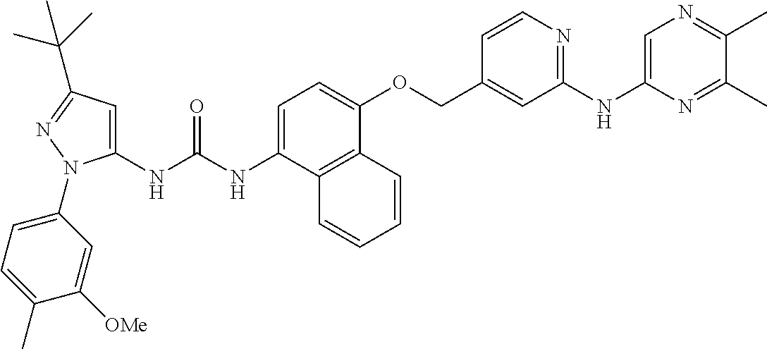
N(C(NC1=CC(C(C)(C)C)=NN1C1=CC=C(C)C([OMe])=C1)=O)C1=CC=C(OCC2=CC(NC3=CN=C(C)C(C)=N3)=NC=C2)C2=C1C=CC=C2
